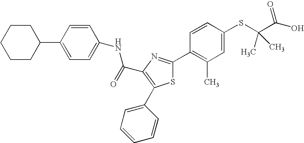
C(C1=C(C2=CC=CC=C2)SC(C2=C(C)C=C(SC(C(O)=O)(C)C)C=C2)=N1)(=O)NC1=CC=C(C2CCCCC2)C=C1
